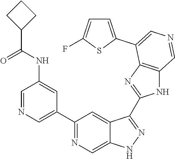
C1(C2=CN=CC(NC(=O)C3CCC3)=C2)=NC=C2C(=C1)C(C1=NC3=C(N1)C=NC=C3C1=CC=C(F)S1)=NN2
